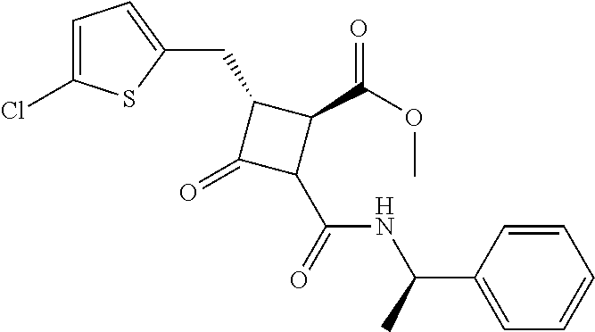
C1=C(Cl)SC(CC2C(=O)C(C(=O)NC(C)C3=CC=CC=C3)C2C(OC)=O)=C1
